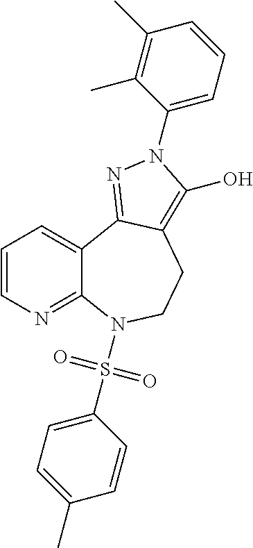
C1=CN=C2C(=C1)C1=NN(C3=CC=CC(C)=C3C)C(O)=C1CCN2S(C1=CC=C(C)C=C1)(=O)=O
